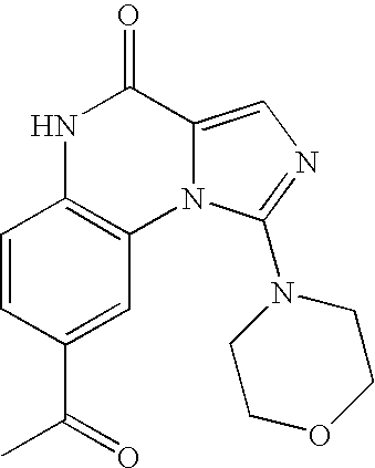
N1C2=C(N3C(=CN=C3N3CCOCC3)C1=O)C=C(C(=O)C)C=C2
